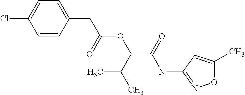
C1=CC(CC(=O)OC(C(C)C)C(=O)NC2=NOC(C)=C2)=CC=C1Cl
